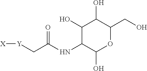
C1(O)C(NC(C[Y][X])=O)C(O)OC(CO)C1O
